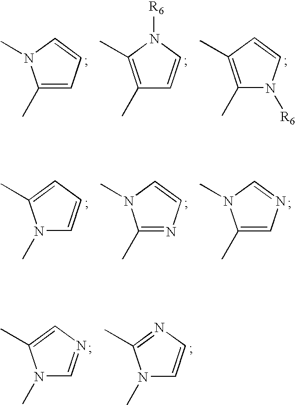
C1(C)=CC=CN1C.C1(C)=C(C)N([R6])C=C1.C1(C)=C(C)C=CN1[R6].N1(C)C=CC=C1C.C1(C)=NC=CN1C.C1(C)=CN=CN1C.N1(C)C=NC=C1C.N1(C)C=CN=C1C
